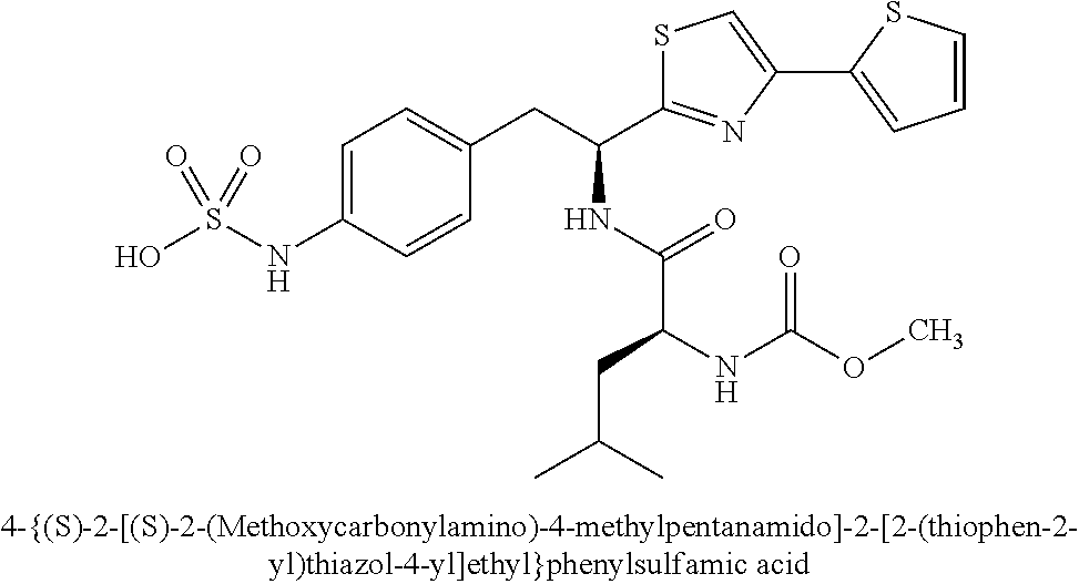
OS(NC1=CC=C(CC(C2=NC(C3=CC=CS3)=CS2)NC(C(NC(OC)=O)CC(C)C)=O)C=C1)(=O)=O
